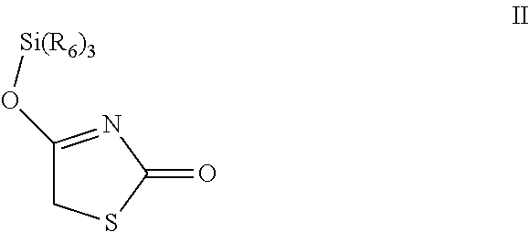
C1(O[Si(R6)3])=NC(=O)SC1
